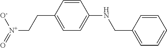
C1=CC(CC[N+](=O)[O-])=CC=C1NCC1=CC=CC=C1
